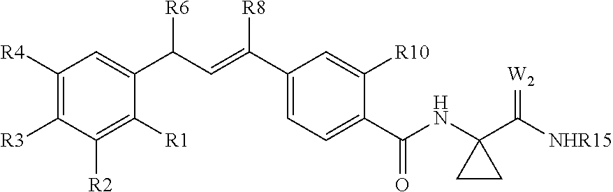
C1([R4])=C([R3])C([R2])=C([R1])C(C(C=C(C2=CC=C(C(NC3(C([NHR15])=[W2])CC3)=O)C([R10])=C2)[R8])[R6])=C1
